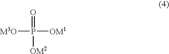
P([OM1])([M3O])(=O)[OM2]
